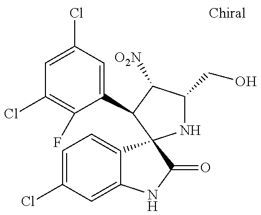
C1=C(Cl)C=C(C2C([O2N])C(CO)NC23C2=CC=C(Cl)C=C2NC3=O)C(F)=C1Cl
